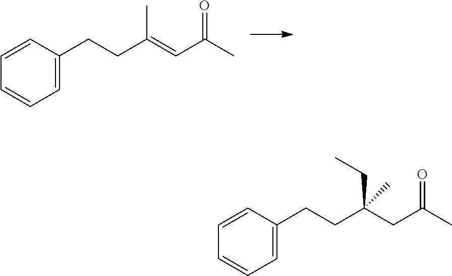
C1(CCC(=CC(C)=O)C)=CC=CC=C1.C1(CCC(CC(C)=O)(CC)C)=CC=CC=C1
